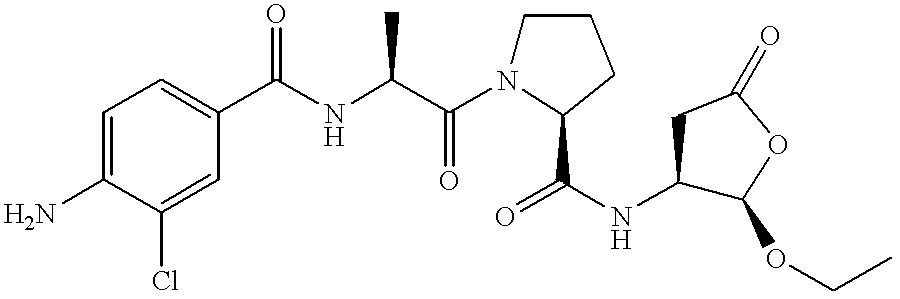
C1=C(N)C(Cl)=CC(C(NC(C(N2CCCC2C(=O)NC2C(OCC)OC(=O)C2)=O)C)=O)=C1
